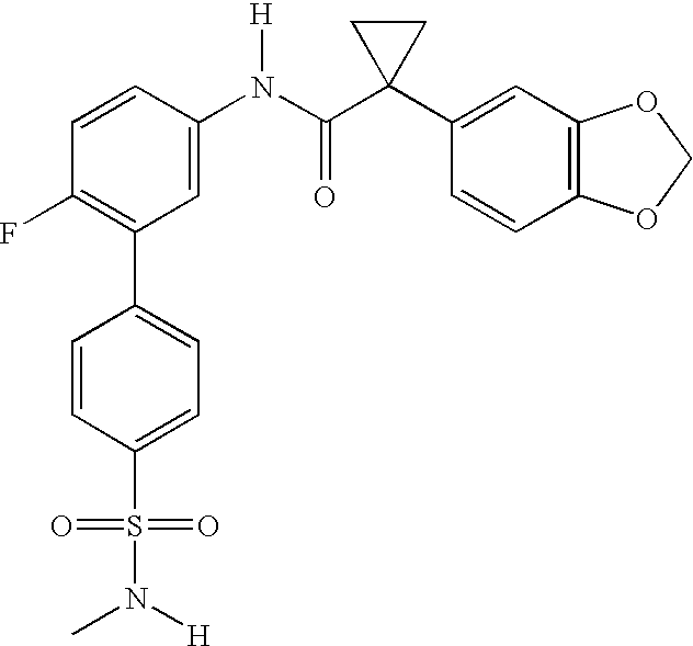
C1(N(C(C2(C3=CC4=C(C=C3)OCO4)CC2)=O)[H])=CC(C2=CC=C(S(N(C)[H])(=O)=O)C=C2)=C(F)C=C1
